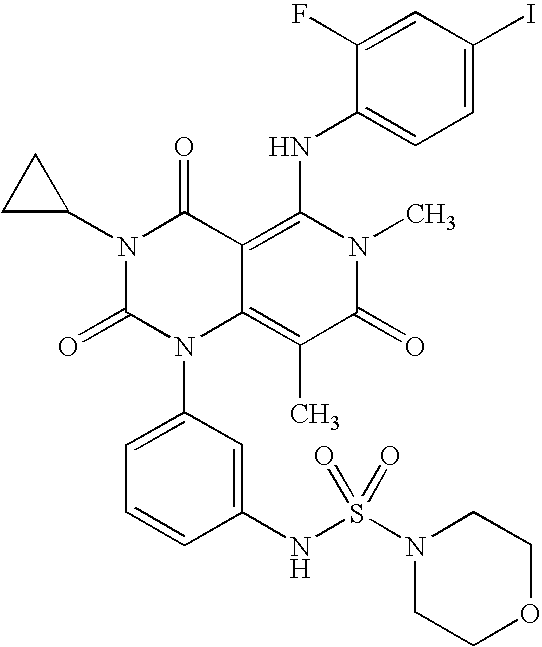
C1(NS(N2CCOCC2)(=O)=O)=CC(N2C3=C(C)C(=O)N(C)C(NC4=CC=C(I)C=C4F)=C3C(=O)N(C3CC3)C2=O)=CC=C1
